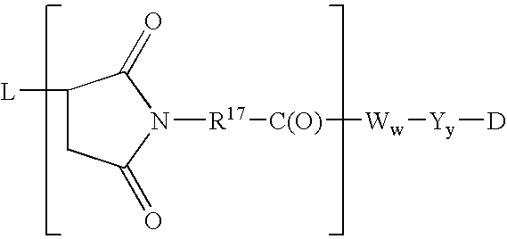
C1([L])CC(=O)N([R17][C(O)][Ww][Yy][D])C1=O
